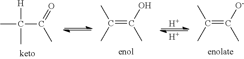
[H].[H].C(=C(C)[O-])(C)C.C(=C(C)O)(C)C.CC([H])(C)C(=O)C
